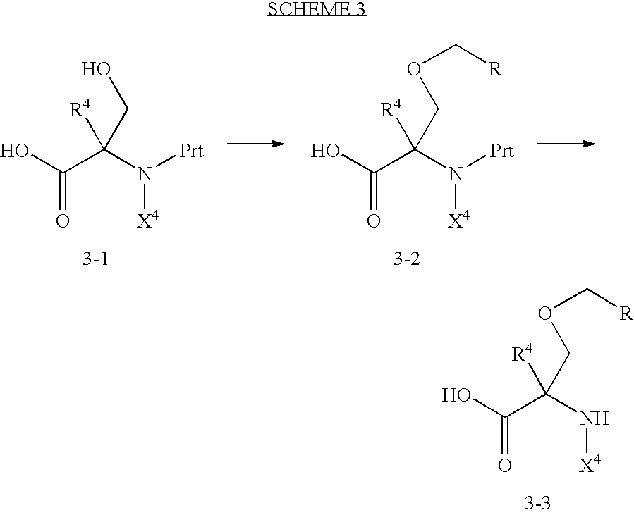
OC(C(N([Prt])[X4])([R4])CO)=O.OC(C(N([Prt])[X4])([R4])COC[R])=O.OC(C(N[X4])([R4])COC[R])=O
